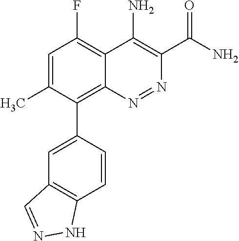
C1=C(C)C(C2=CC3=C(C=C2)NN=C3)=C2C(=C1F)C(N)=C(C(N)=O)N=N2
